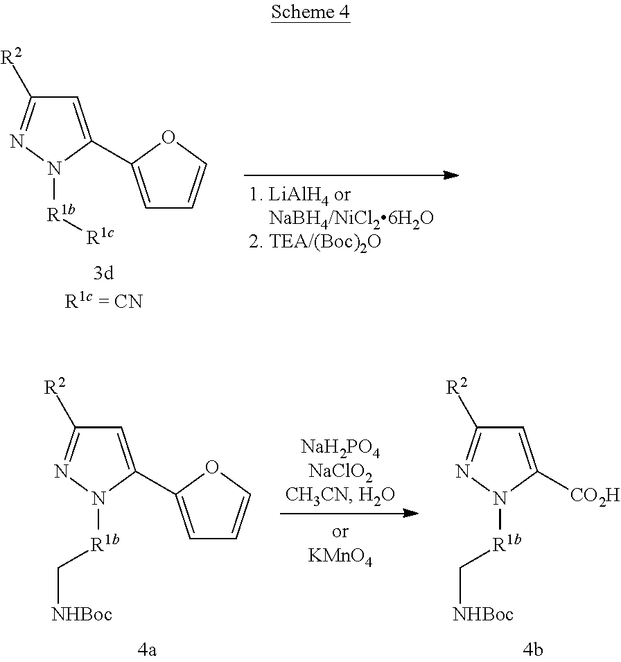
C1=C(C2=CC=CO2)N([R1b][R1c])N=C1[R2].C1=C([CO2H])N([R1b]C[NHBoc])N=C1[R2].C1=C(C2=CC=CO2)N([R1b]C[NHBoc])N=C1[R2]
